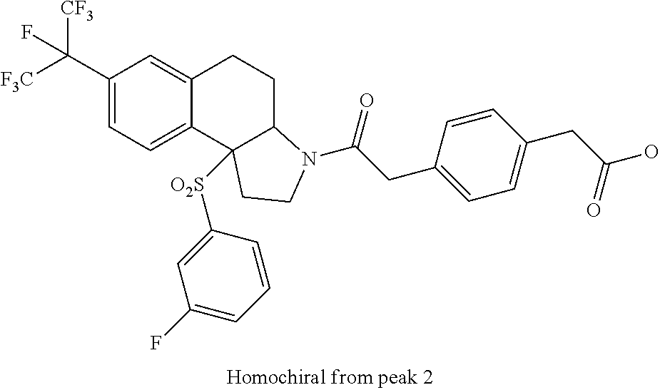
C(C1=CC=C2C(=C1)CCC1C2([O2S]C2=CC(F)=CC=C2)CCN1C(CC1=CC=C(CC(O)=O)C=C1)=O)([F3C])([CF3])F
